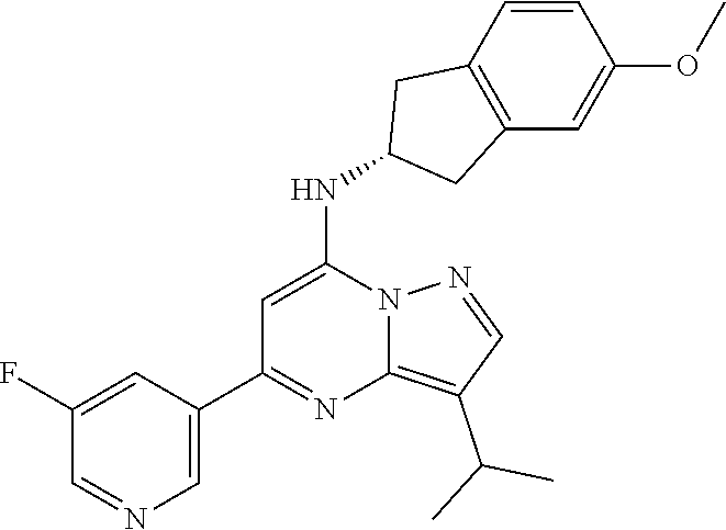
C1=C(NC2CC3=C(C2)C=CC(OC)=C3)N2C(=C(C(C)C)C=N2)N=C1C1=CN=CC(F)=C1
